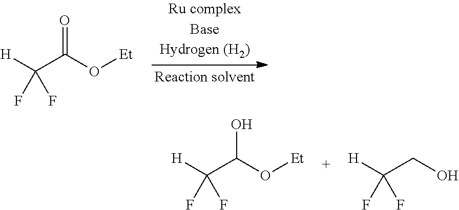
[H]C(C(O[Et])=O)(F)F.[H]C(C(O[Et])O)(F)F.[H]C(CO)(F)F
